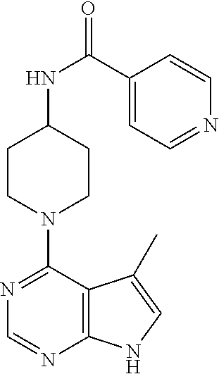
C1CN(C2=NC=NC3=C2C(C)=CN3)CCC1NC(=O)C1=CC=NC=C1
